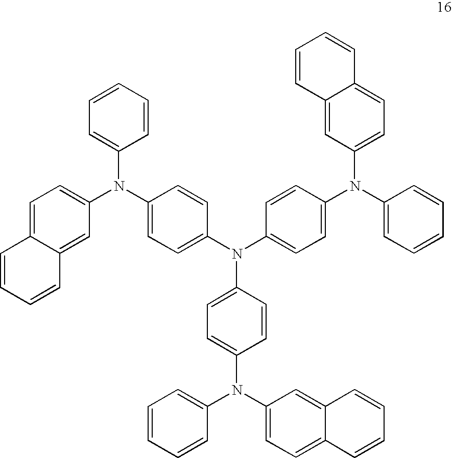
C1=C(N(C2=CC=C(N(C3=CC=C(N(C4=CC=CC=C4)C4=CC=C5C(=C4)C=CC=C5)C=C3)C3=CC=C(N(C4=CC=C5C(=C4)C=CC=C5)C4=CC=CC=C4)C=C3)C=C2)C2=CC=C3C(=C2)C=CC=C3)C=CC=C1
